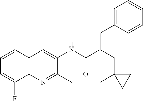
C12=C(N=C(C)C(NC(C(CC3=CC=CC=C3)CC3(C)CC3)=O)=C1)C(F)=CC=C2
